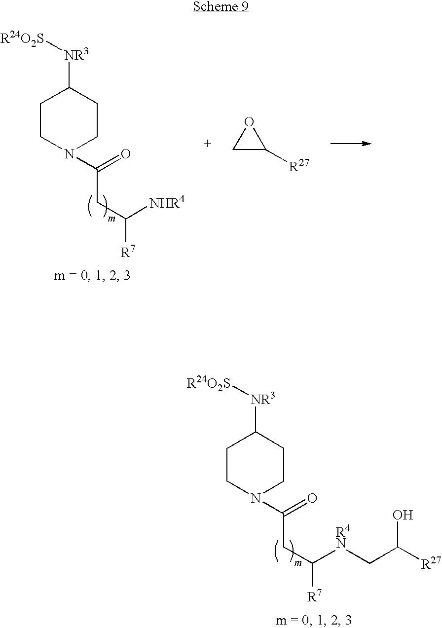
C1CN(C(=O)CC([NHR4])[R7])CCC1[NR3][R24O2S].C1C([R27])O1.C1CN(C(=O)CC([R4N]CC([R27])O)[R7])CCC1[NR3][R24O2S]
